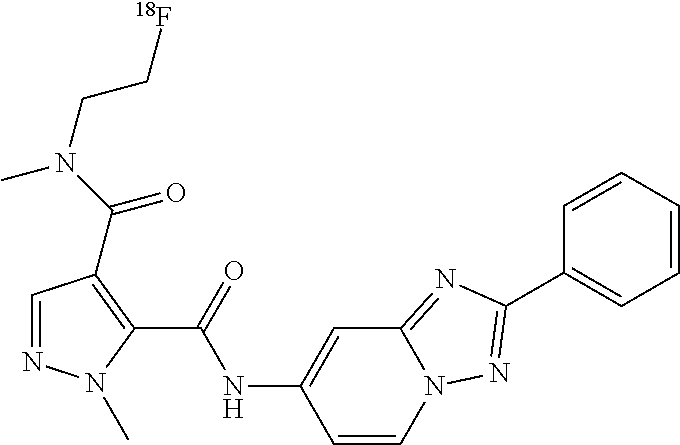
C1=CN2C(=NC(C3=CC=CC=C3)=N2)C=C1NC(C1=C(C(=O)N(C)CC[18F])C=NN1C)=O
